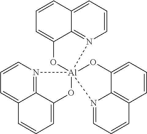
C1=C2C3=N(C=C1)[Al]14(OC3=CC=C2)(OC2=CC=CC3=CC=CN1=C23)OC1=CC=CC2=C1N4=CC=C2
